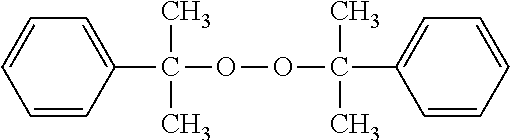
C1=CC=CC(C(OOC(C)(C)C2=CC=CC=C2)(C)C)=C1
